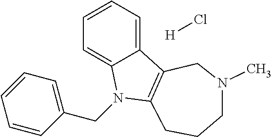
C1=CC=C2C(=C1)N(CC1=CC=CC=C1)C1=C2CN(C)CCC1.[H]Cl
